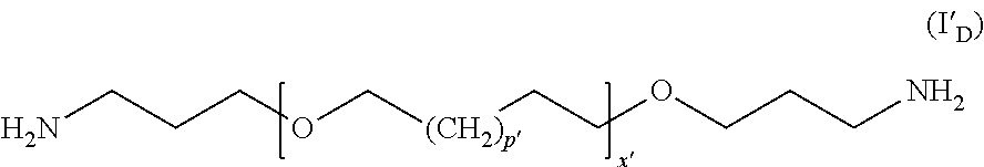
NCCCOC[(CH2)p]CCOCCCN
